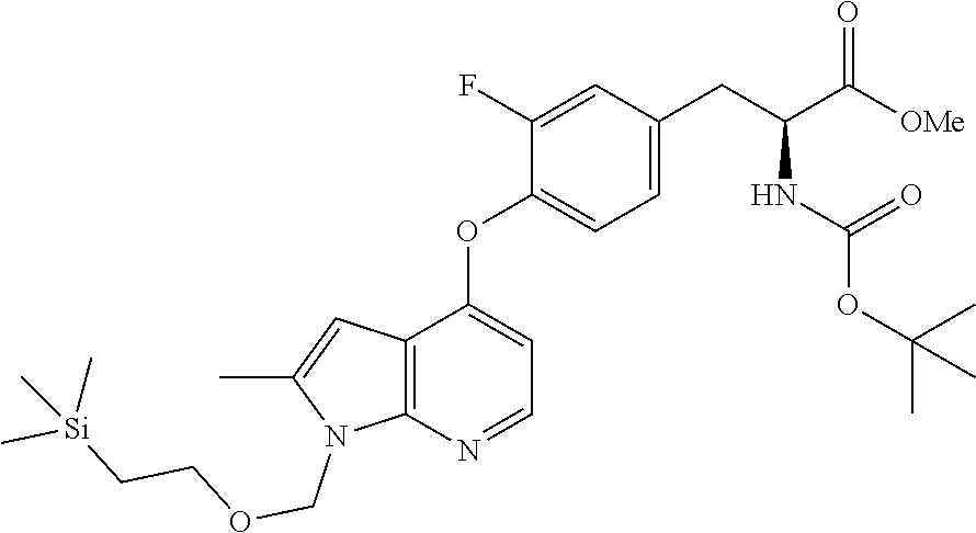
C1(F)=CC(CC(C([OMe])=O)NC(OC(C)(C)C)=O)=CC=C1OC1=CC=NC2=C1C=C(C)N2COCC[Si](C)(C)C
